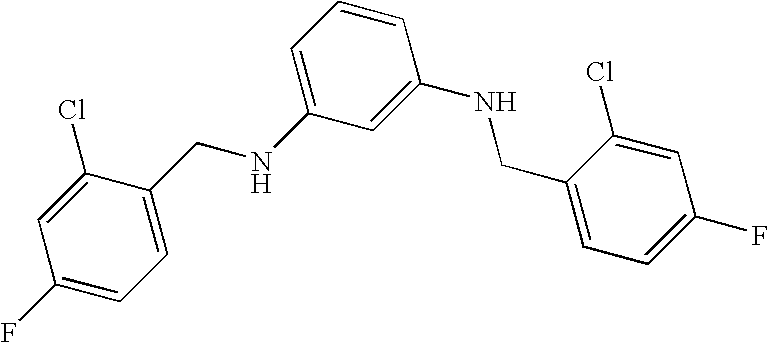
C1(F)=CC=C(CNC2=CC=CC(NCC3=CC=C(F)C=C3Cl)=C2)C(Cl)=C1
